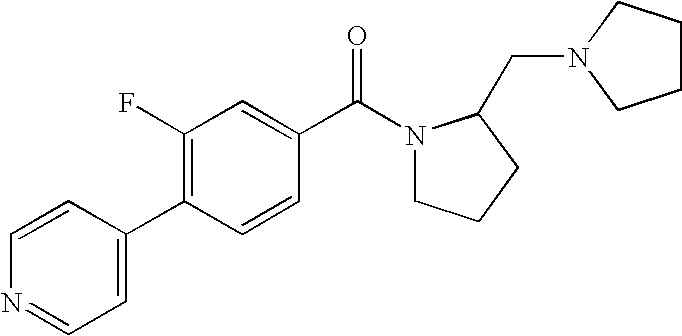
C1=CC(C2=C(F)C=C(C(N3CCCC3CN3CCCC3)=O)C=C2)=CC=N1
